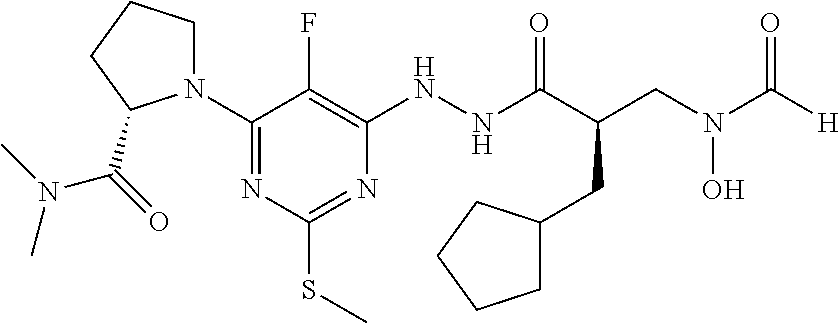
C1(N2CCCC2C(=O)N(C)C)=NC(SC)=NC(NNC(C(CN(C([H])=O)O)CC2CCCC2)=O)=C1F
